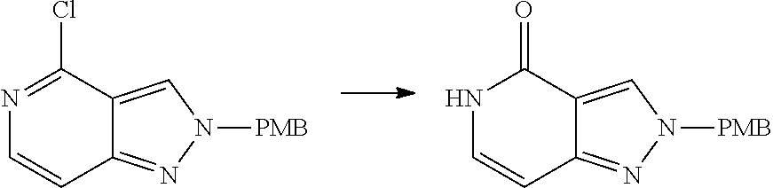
N1C=CC2=NN([PMB])C=C2C1=O.N1=C(Cl)C2=CN([PMB])N=C2C=C1
